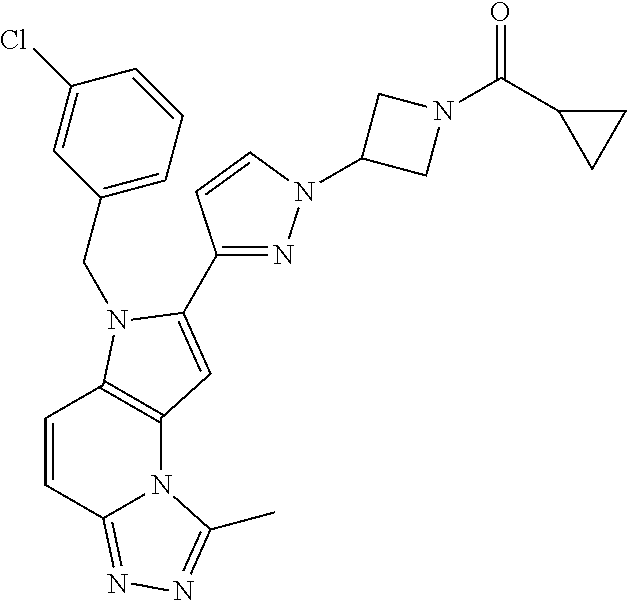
C1=CC2=NN=C(C)N2C2=C1N(CC1=CC=CC(Cl)=C1)C(C1=NN(C3CN(C(=O)C4CC4)C3)C=C1)=C2
